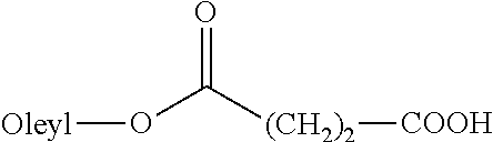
[Oleyl]OC([(CH2)2][COOH])=O
